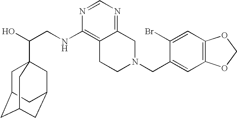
C(CNC1=C2C(=NC=N1)CN(CC1=CC3=C(C=C1Br)OCO3)CC2)(O)C12CC3CC(CC(C1)C3)C2
